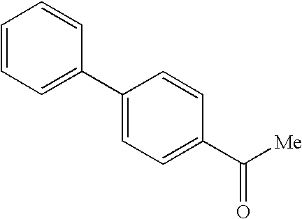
C1=CC=C(C2=CC=C(C([Me])=O)C=C2)C=C1
